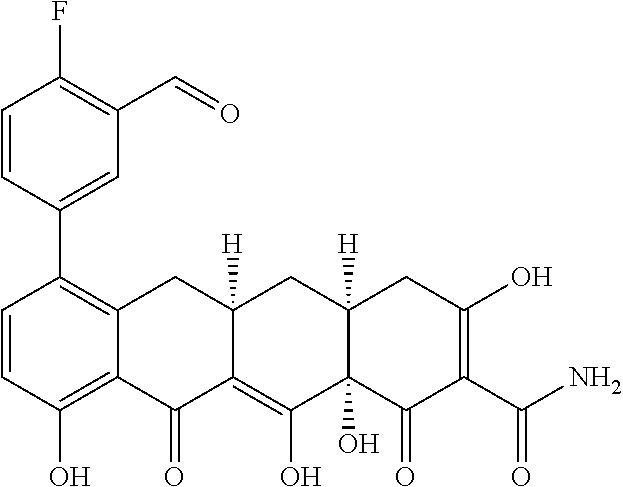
C1=CC(O)=C2C(=C1C1=CC(C=O)=C(F)C=C1)CC1([H])C(=C(O)C3(O)C([H])(C1)CC(O)=C(C(N)=O)C3=O)C2=O
